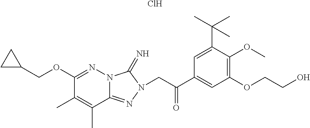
Cl.C1(OCC2CC2)=NN2C(=NN(CC(C3=CC(OCCO)=C(OC)C(C(C)(C)C)=C3)=O)C2=N)C(C)=C1C
